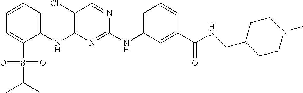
C1(NC2=C(Cl)C=NC(NC3=CC=CC(C(NCC4CCN(C)CC4)=O)=C3)=N2)=CC=CC=C1S(=O)(=O)C(C)C
